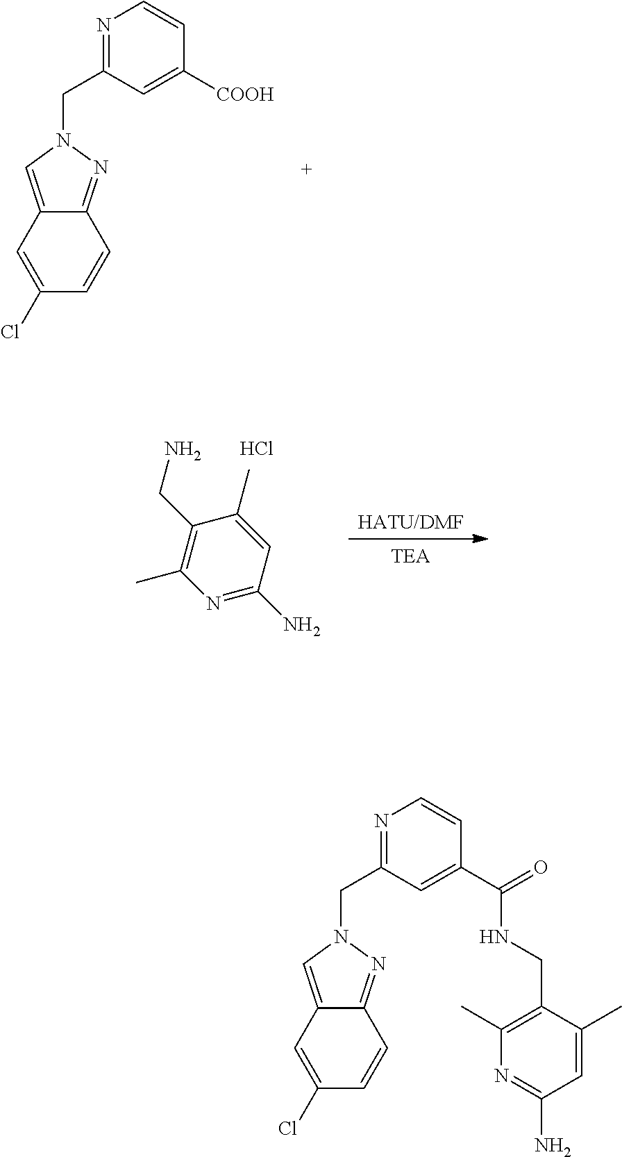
N1=C(N)C=C(C)C(CN)=C1C.Cl.[TEA].[HATU/DMF].C1(Cl)=CC2=CN(CC3=NC=CC([COOH])=C3)N=C2C=C1.C1(Cl)=CC2=CN(CC3=NC=CC(C(NCC4=C(C)N=C(N)C=C4C)=O)=C3)N=C2C=C1
